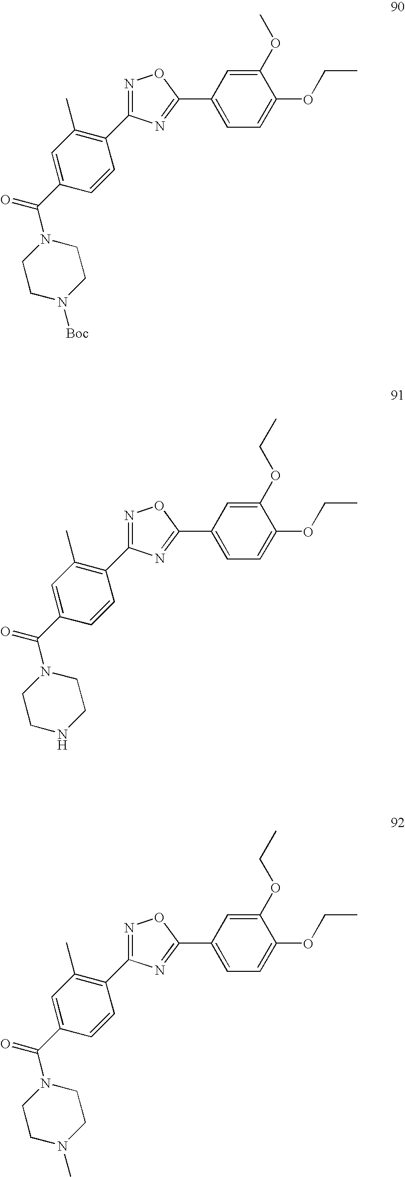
C1(OC)=CC(C2=NC(C3=C(C)C=C(C(N4CCN([Boc])CC4)=O)C=C3)=NO2)=CC=C1OCC.C1(OCC)=CC(C2=NC(C3=C(C)C=C(C(N4CCNCC4)=O)C=C3)=NO2)=CC=C1OCC.C1(OCC)=CC(C2=NC(C3=C(C)C=C(C(N4CCN(C)CC4)=O)C=C3)=NO2)=CC=C1OCC
